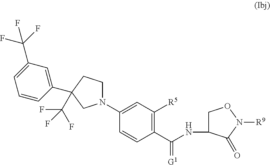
N1(C2=CC([R5])=C(C(=[G1])NC3CON([R9])C3=O)C=C2)CCC(C2=CC(C(F)(F)F)=CC=C2)(C(F)(F)F)C1
